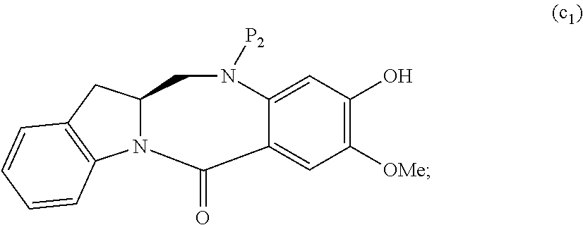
C1(O)=C([OMe])C=C2C(=C1)N([P2])CC1N(C3=C(C1)C=CC=C3)C2=O
